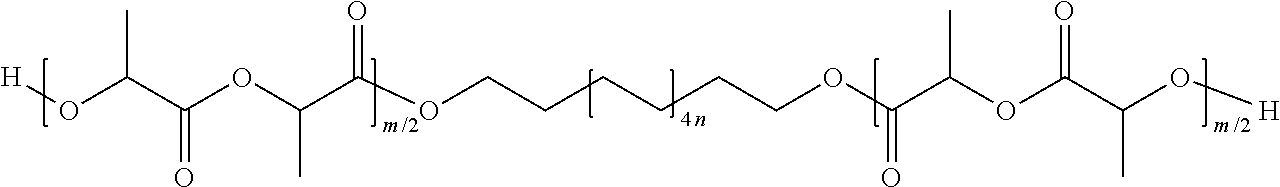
[H]OC(C(OC(C(OCCCCCCOC(C(OC(C(O[H])C)=O)C)=O)=O)C)=O)C
